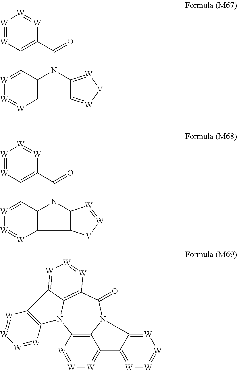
C12=C3C(=[W][W]=[W]1)C1=C(C(=O)N3C3=[W][V][W]=C23)[W]=[W][W]=[W]1.C12=C3C(=[W][W]=[W]1)C1=C(C(=O)N3C3=C2[V][W]=[W]3)[W]=[W][W]=[W]1.C12=C3N(C(=O)C4=C5N1C1=C([W]=[W][W]=[W]1)C5=[W][W]=[W]4)C1=[W][W]=[W][W]=C1C3=[W][W]=[W]2
